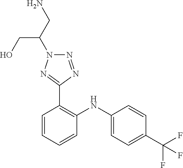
C1=CC(C(F)(F)F)=CC=C1NC1=C(C2=NN(C(CN)CO)N=N2)C=CC=C1
